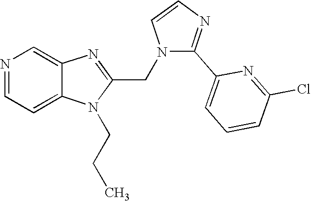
N1=CC=C2C(=C1)N=C(CN1C(C3=CC=CC(Cl)=N3)=NC=C1)N2CCC
